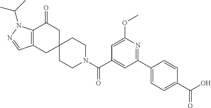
C12=C(CC3(CC1=O)CCN(C(C1=CC(C4=CC=C(C(O)=O)C=C4)=NC(OC)=C1)=O)CC3)C=NN2C(C)C
